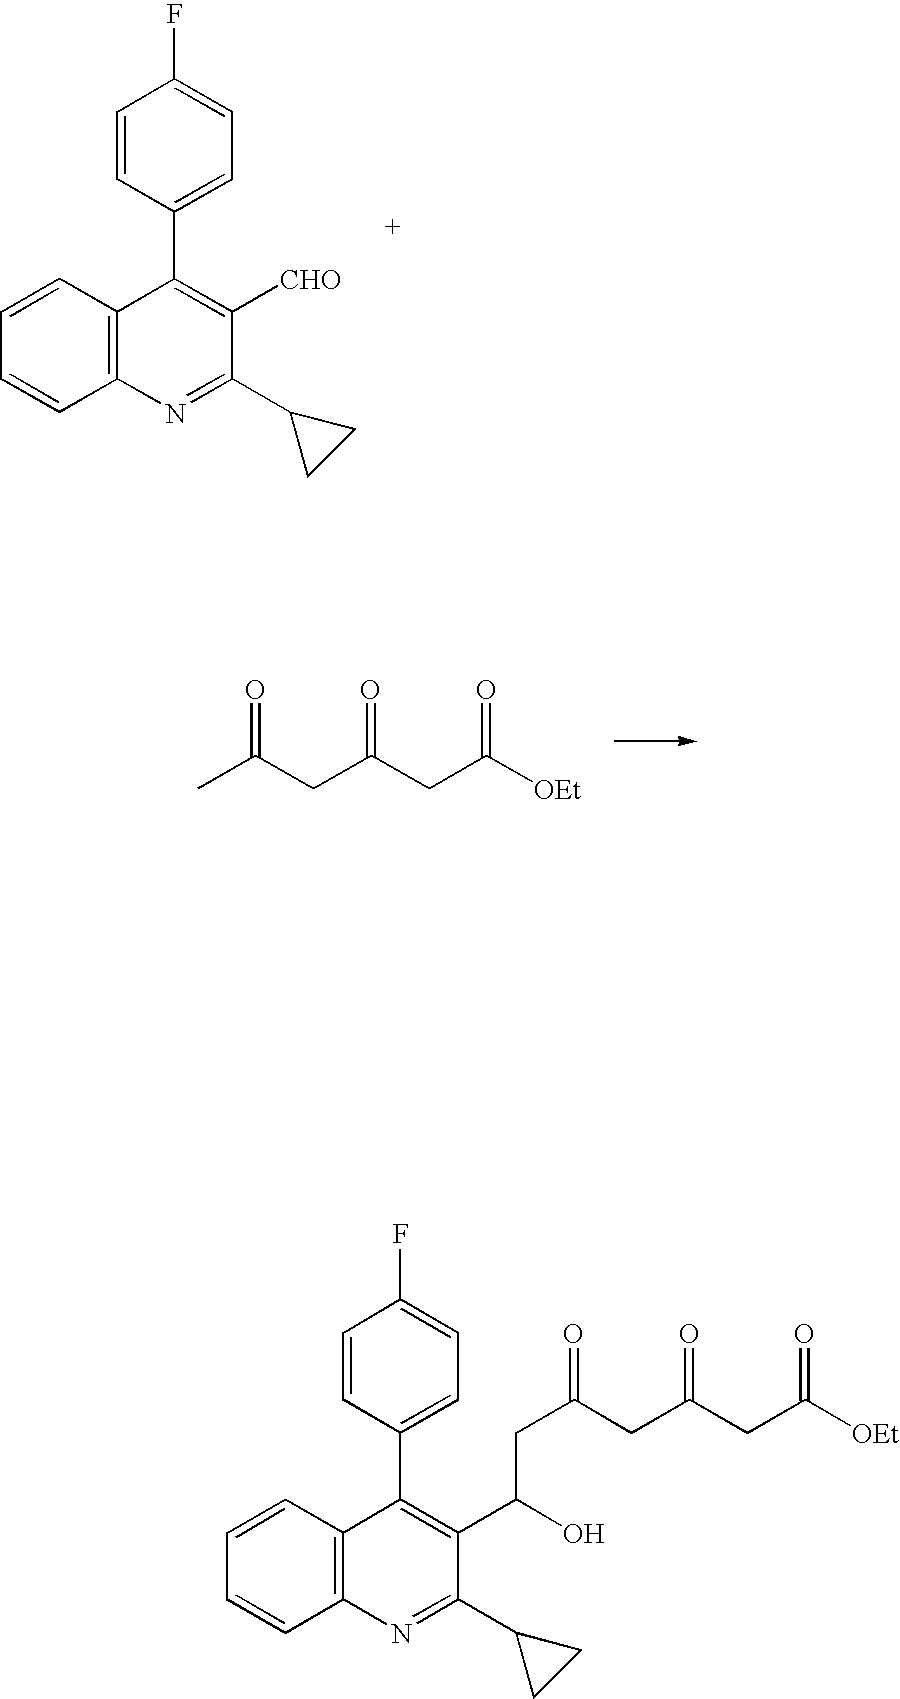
C12=C(N=C(C3CC3)C([CHO])=C1C1=CC=C(F)C=C1)C=CC=C2.CC(CC(CC([OEt])=O)=O)=O.C12=C(N=C(C3CC3)C(C(O)CC(CC(CC([OEt])=O)=O)=O)=C1C1=CC=C(F)C=C1)C=CC=C2
